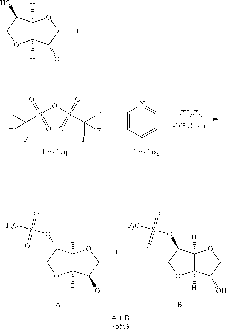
C12([H])C([H])(C(O)CO1)OCC2O.S(OS(C(F)(F)F)(=O)=O)(C(F)(F)F)(=O)=O.C1=CC=CC=N1.[CH2Cl2].C12([H])C([H])(C(OS([F3C])(=O)=O)CO1)OCC2O.C12([H])C([H])(C(OS([F3C])(=O)=O)CO1)OCC2O.[A].B
